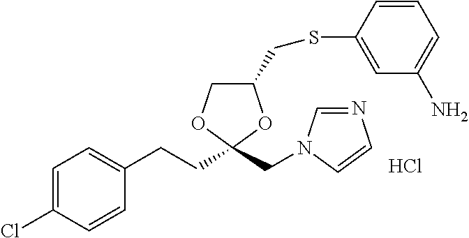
C1=C(Cl)C=CC(CCC2(CN3C=NC=C3)OC(CSC3=CC(N)=CC=C3)CO2)=C1.Cl
